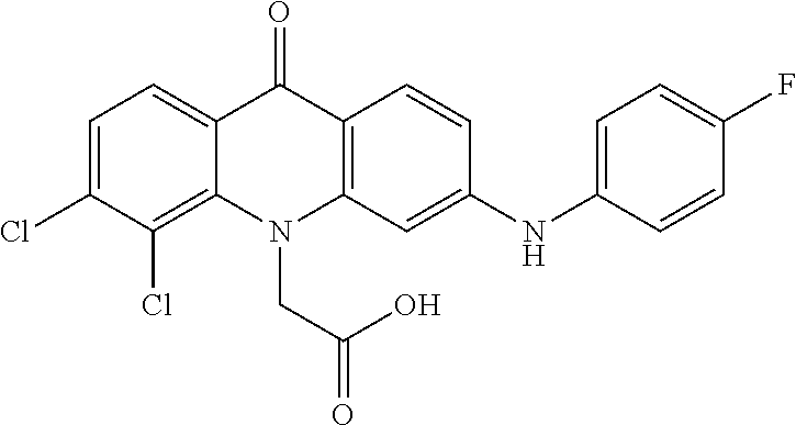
C12=CC=C(Cl)C(Cl)=C1N(CC(O)=O)C1=C(C2=O)C=CC(NC2=CC=C(F)C=C2)=C1
